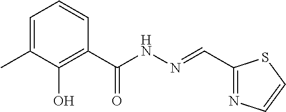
C1=C(C)C(O)=C(C(NN=CC2=NC=CS2)=O)C=C1
